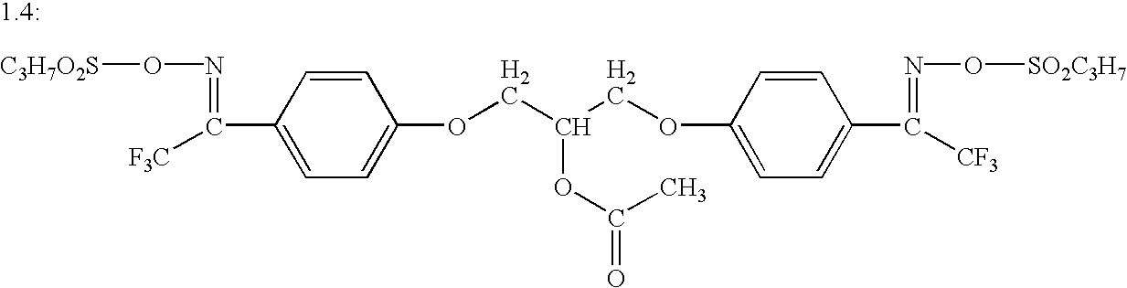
[C3H7O2S]ON=C(C1=CC=C(OCC(COC2=CC=C(C(=NO[SO2C3H7])[CF3])C=C2)OC(=O)C)C=C1)[F3C]
